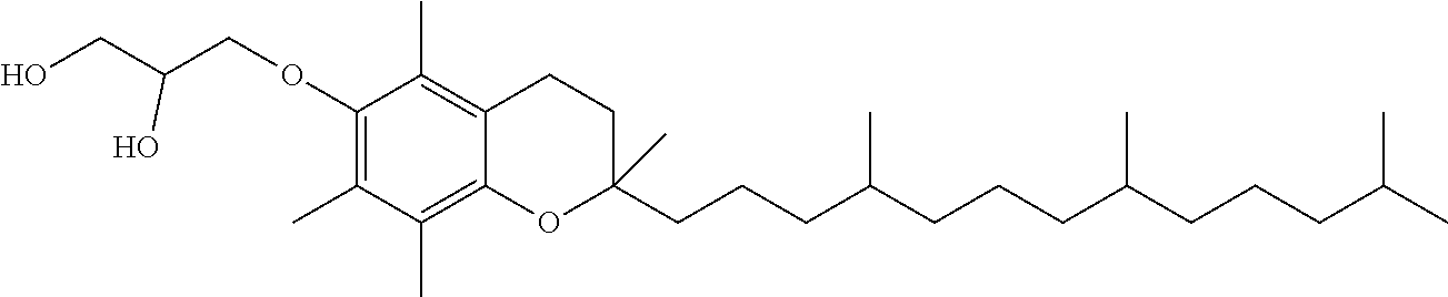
O(CC(CO)O)C1=C(C)C(C)=C2C(=C1C)CCC(CCCC(CCCC(CCCC(C)C)C)C)(C)O2
